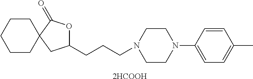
C1(N2CCN(CCCC3OC(=O)C4(C3)CCCCC4)CC2)=CC=C(C)C=C1.[2HCOOH]
